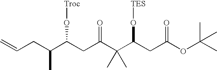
C=CCC(C(CC(C(C(CC(OC(C)(C)C)=O)O[TES])(C)C)=O)O[Troc])C
